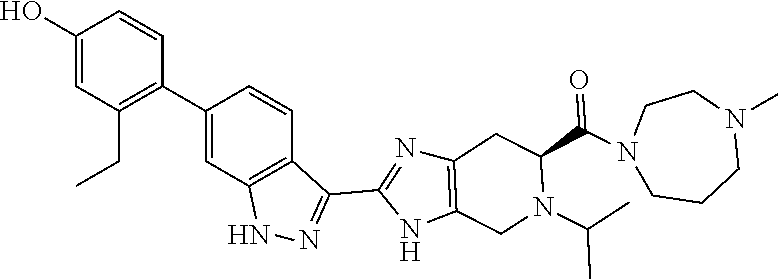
C1(C2=C(CC)C=C(O)C=C2)=CC2=C(C=C1)C(C1=NC3=C(N1)CN(C(C)C)C(C(=O)N1CCCN(C)CC1)C3)=NN2
